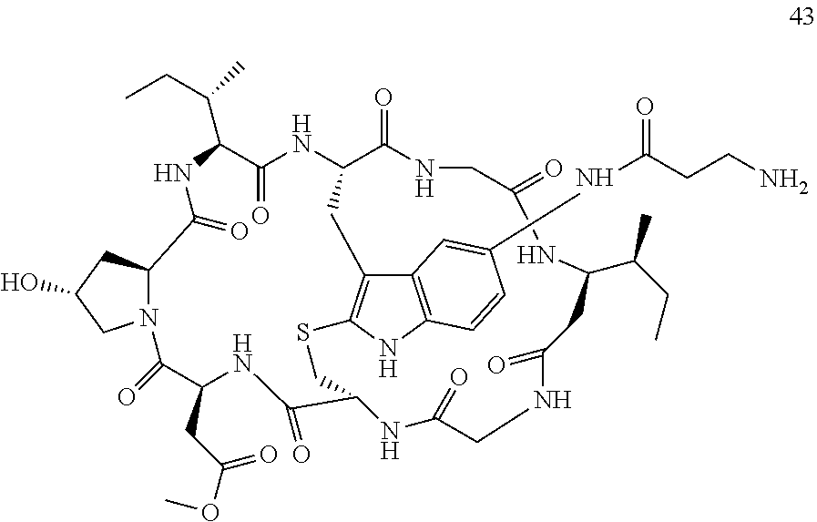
C1(=O)NC(C(C)CC)CC(=O)NCC(=O)NC2C(=O)NC(CC(OC)=O)C(=O)N3C(C(=O)NC(C(CC)C)C(=O)NC(C(=O)NC1)CC1=C(NC4=C1C=C(NC(CCN)=O)C=C4)SC2)CC(O)C3
